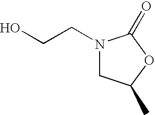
OCCN1CC(C)OC1=O
